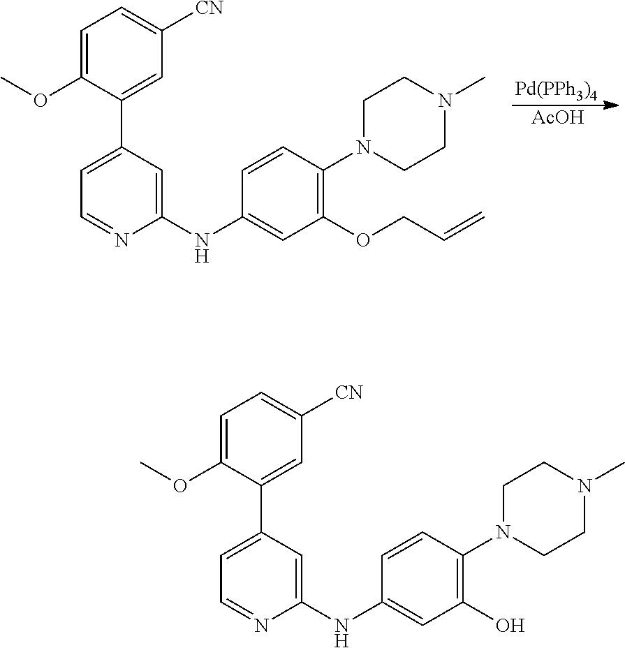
[Pd(PPh3)4].[AcOH].C1=C(OC)C(C2=CC=NC(NC3=CC(OCC=C)=C(N4CCN(C)CC4)C=C3)=C2)=CC([CN])=C1.C1=C(OC)C(C2=CC=NC(NC3=CC(O)=C(N4CCN(C)CC4)C=C3)=C2)=CC([CN])=C1
